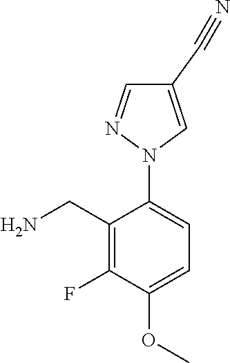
COC1=CC=C(N2C=C(C#N)C=N2)C(CN)=C1F
